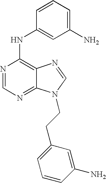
N(C1=C2C(=NC=N1)N(CCC1=CC=CC(N)=C1)C=N2)C1=CC(N)=CC=C1
